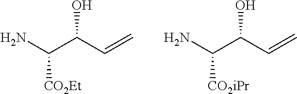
NC(C(C=C)O)[CO2Et].NC(C(C=C)O)[CO2iPr]
